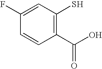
C1=CC(C(O)=O)=C(S)C=C1F
